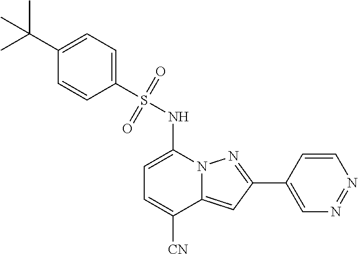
C1(C2=NN3C(=C2)C([CN])=CC=C3NS(=O)(=O)C2=CC=C(C(C)(C)C)C=C2)=CN=NC=C1
